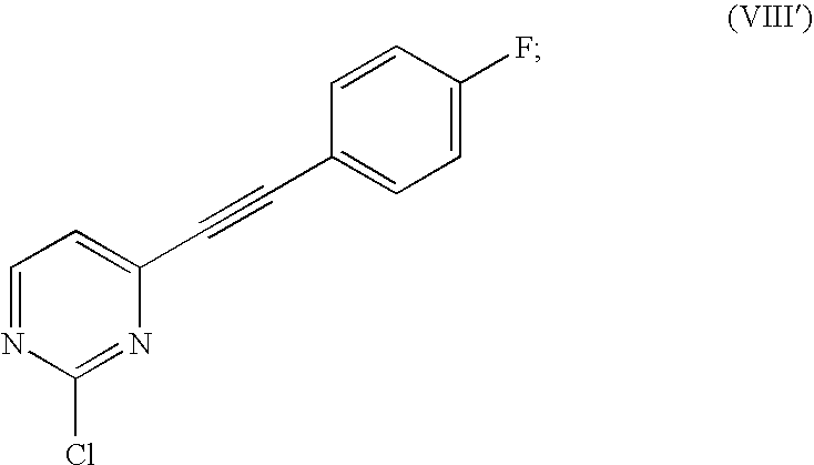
C1=NC(Cl)=NC(C#CC2=CC=C(F)C=C2)=C1
